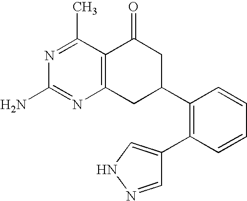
C12=C(C(C)=NC(N)=N1)C(=O)CC(C1=C(C3=CNN=C3)C=CC=C1)C2
